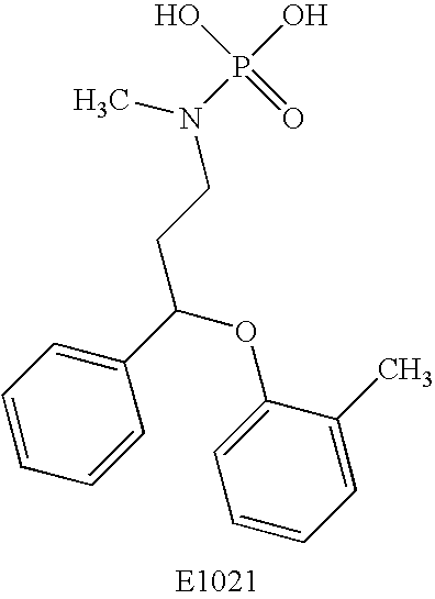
C1=CC=C(C(OC2=CC=CC=C2C)CCN(P(O)(=O)O)C)C=C1
